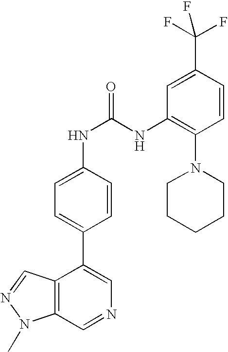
C12=C(C=NC=C1C1=CC=C(NC(=O)NC3=C(N4CCCCC4)C=CC(C(F)(F)F)=C3)C=C1)N(C)N=C2
